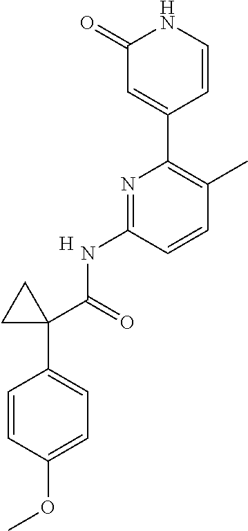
C1(=O)C=C(C2=C(C)C=CC(NC(C3(C4=CC=C(OC)C=C4)CC3)=O)=N2)C=CN1.[H]
